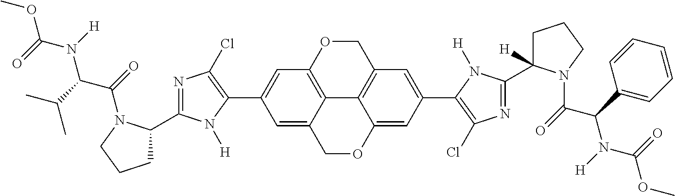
C12=C3OCC4=C1C(=CC(C1=C(Cl)N=C(C5([H])CCCN5C(=O)C(C5=CC=CC=C5)N([H])C(=O)OC)N1[H])=C4)OCC2=CC(C1=C(Cl)N=C(C2CCCN2C(=O)C(C(C)C)N([H])C(=O)OC)N1[H])=C3
